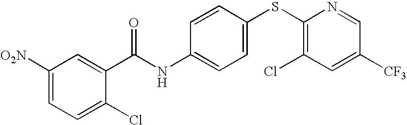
C1([O2N])=CC=C(Cl)C(C(NC2=CC=C(SC3=C(Cl)C=C([CF3])C=N3)C=C2)=O)=C1
